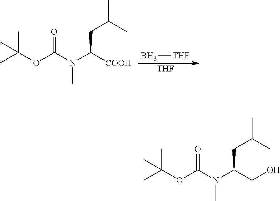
CC(OC(N(C([COOH])CC(C)C)C)=O)(C)C.B[THF].[THF].CC(OC(N(C(CO)CC(C)C)C)=O)(C)C
